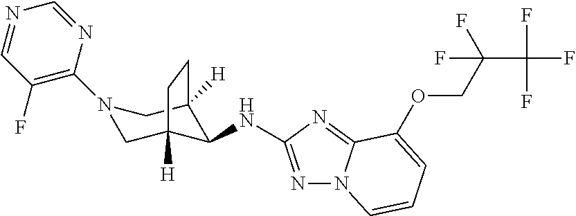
N1(C2=C(F)C=NC=N2)CC2([H])C(NC3=NN4C(=N3)C(OCC(C(F)(F)F)(F)F)=CC=C4)C([H])(C1)CC2
